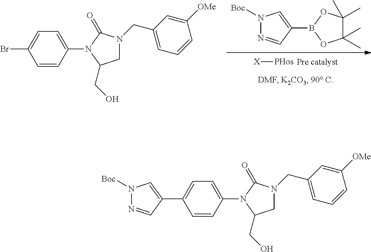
[X][PHos].C1(C)(C)C(C)(C)OB(C2=CN([Boc])N=C2)O1.C1=CC(N2C(CO)CN(CC3=CC=CC([OMe])=C3)C2=O)=CC=C1Br.C1=CC(N2C(CO)CN(CC3=CC=CC([OMe])=C3)C2=O)=CC=C1C1=CN([Boc])N=C1
